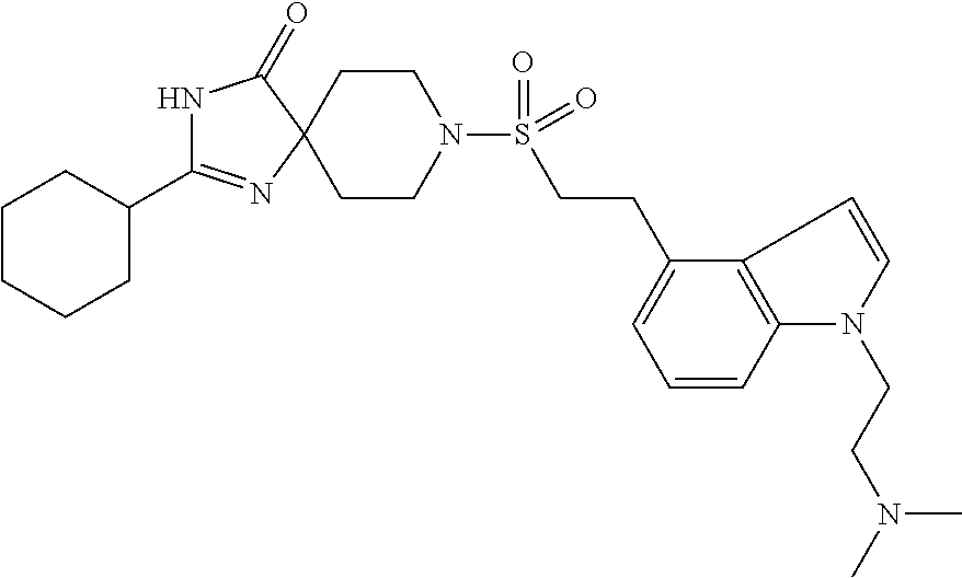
N1C(=O)C2(N=C1C1CCCCC1)CCN(S(=O)(CCC1=CC=CC3=C1C=CN3CCN(C)C)=O)CC2
